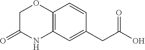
C12=C(C=CC(CC(O)=O)=C1)OCC(=O)N2
